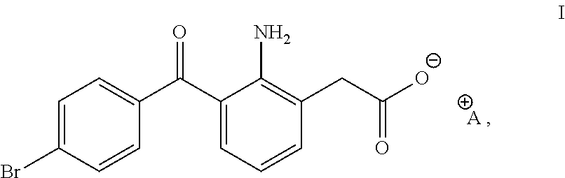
C1=C(Br)C=CC(C(C2=CC=CC(CC([O-])=O)=C2N)=O)=C1.[A]
